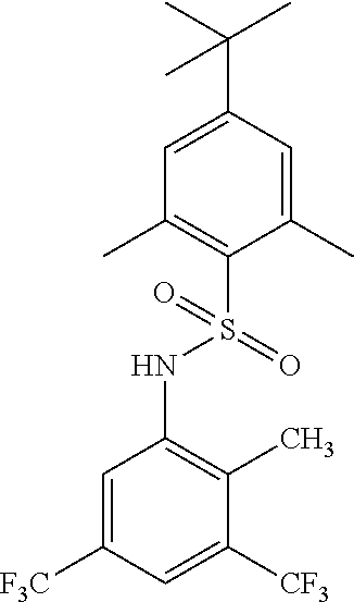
C1=C(C(C)(C)C)C=C(C)C(S(=O)(NC2=C(C)C([CF3])=CC([F3C])=C2)=O)=C1C
